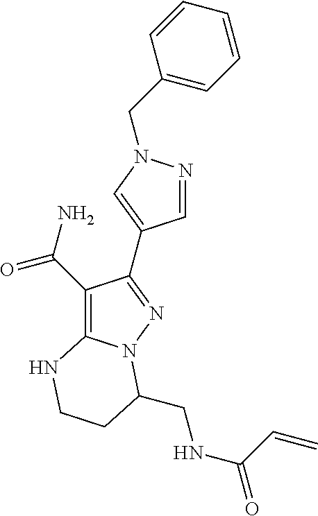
C1(CN2N=CC(C3=NN4C(=C3C(=O)N)NCCC4CNC(=O)C=C)=C2)=CC=CC=C1
